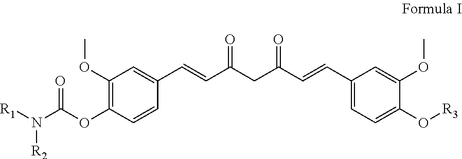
C1(OC)=C(OC(N([R1])[R2])=O)C=CC(C=CC(CC(C=CC2=CC=C(O[R3])C(OC)=C2)=O)=O)=C1
